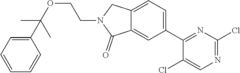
C1=CC=CC(C(C)(C)OCCN2C(=O)C3=CC(C4=NC(Cl)=NC=C4Cl)=CC=C3C2)=C1
